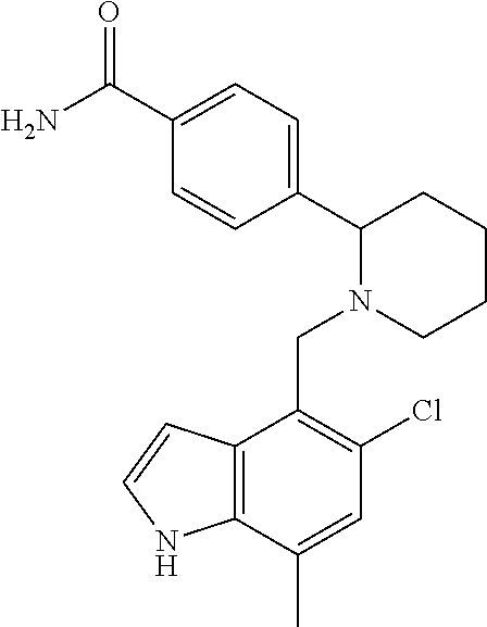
C1(C(N)=O)=CC=C(C2N(CC3=C(Cl)C=C(C)C4=C3C=CN4)CCCC2)C=C1
